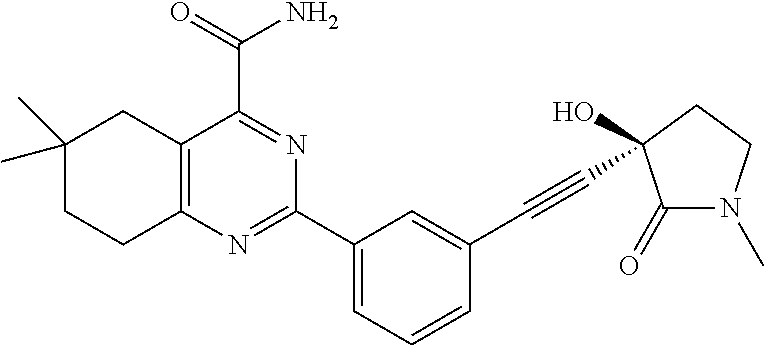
C12=C(N=C(C3=CC=CC(C#CC4(O)C(=O)N(C)CC4)=C3)N=C1C(=O)N)CCC(C)(C)C2
